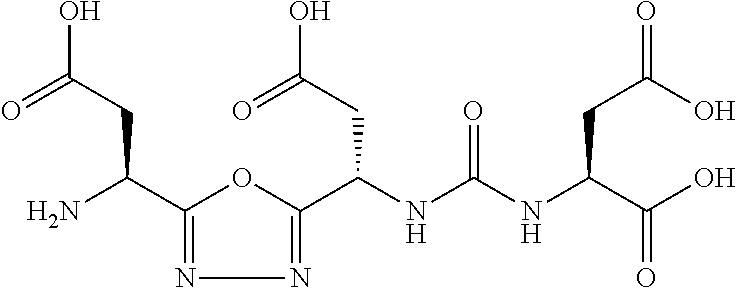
C1(C(N)CC(O)=O)=NN=C(C(NC(NC(C(O)=O)CC(=O)O)=O)CC(O)=O)O1
